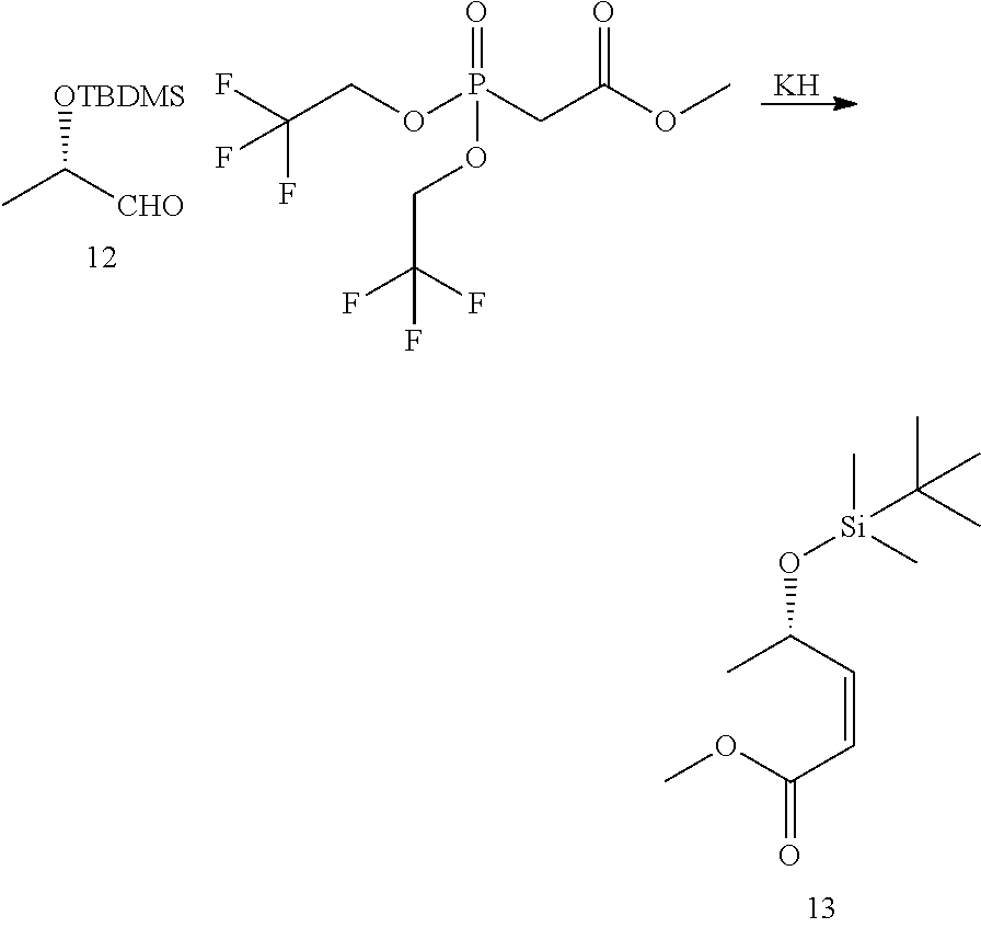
CC(C=CC(OC)=O)O[Si](C)(C)C(C)(C)C.[OTBDMS]C(C)[CHO].[K].FC(COP(CC(OC)=O)(=O)OCC(F)(F)F)(F)F
